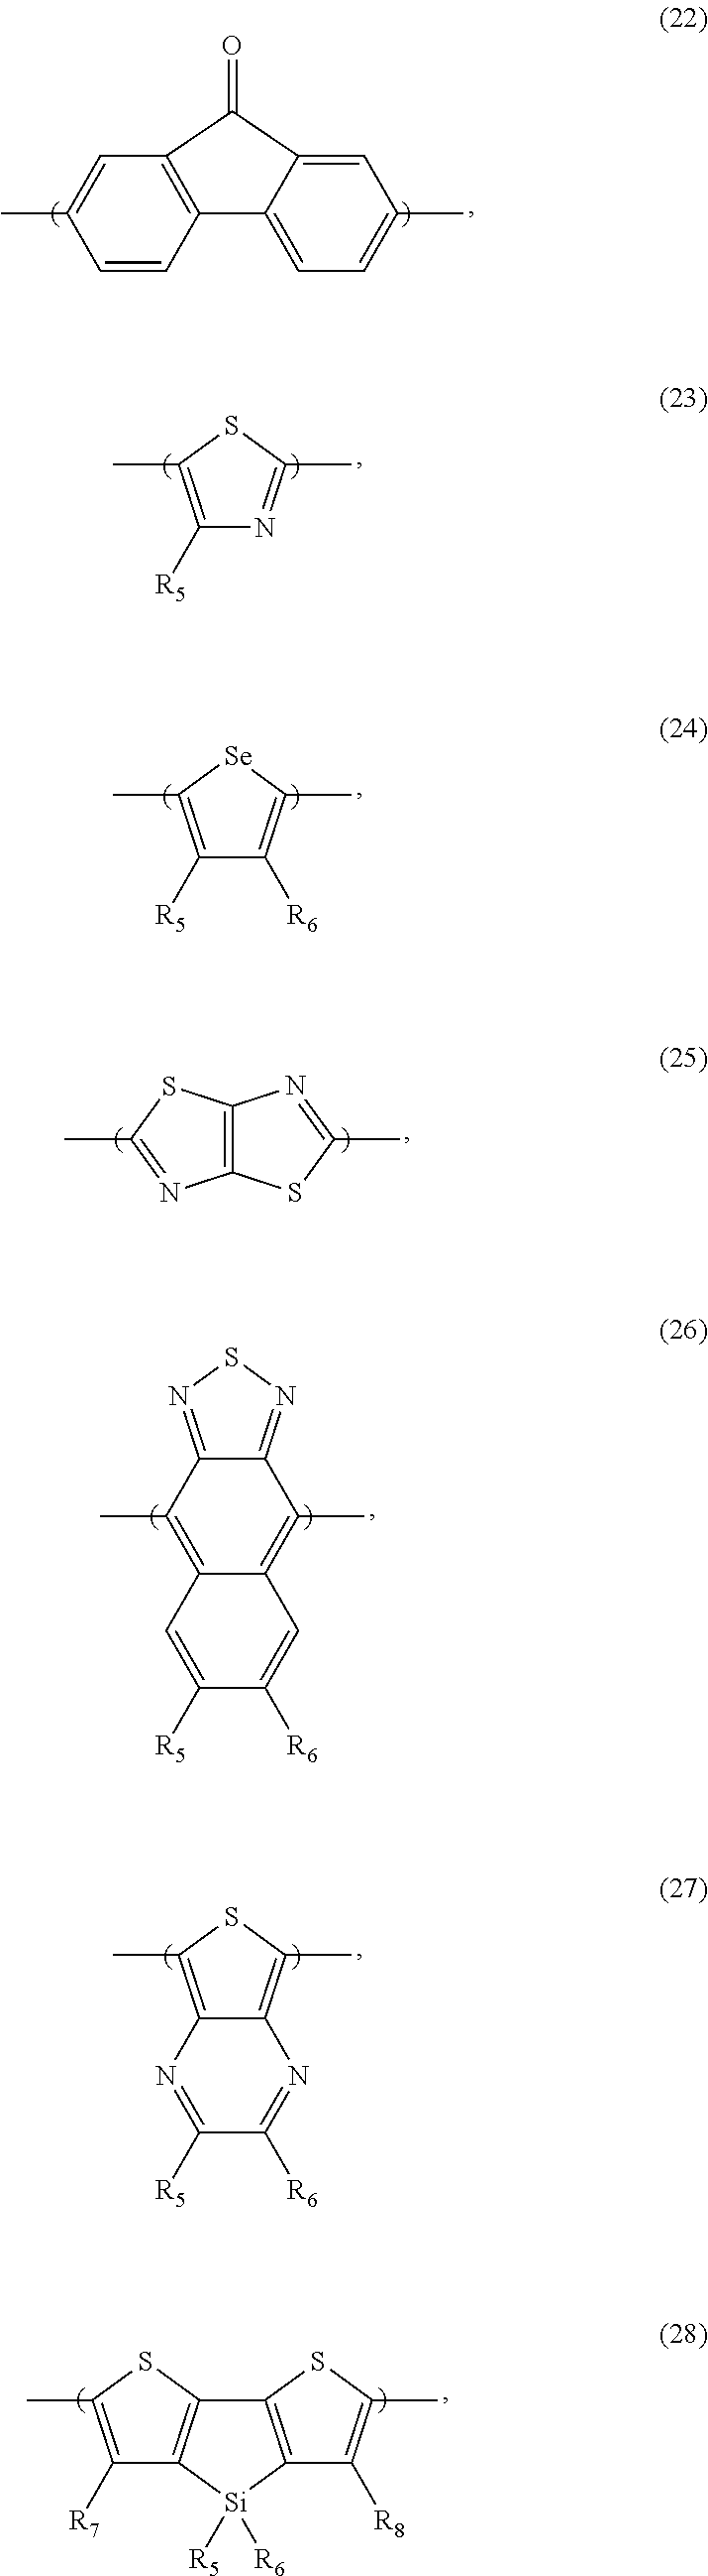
C12=NSN=C1C(C)=C1C(=C2C)C=C([R5])C([R6])=C1.C1([R7])=C(C)SC2=C1[Si]([R5])([R6])C1=C2SC(C)=C1[R8].C1=C(C)C=CC2=C1C(=O)C1=CC(C)=CC=C21.C1([R5])=C(C)SC(C)=N1.C1([R5])=C(C)[Se]C(C)=C1[R6].C12=C(SC(C)=N1)N=C(C)S2.C12=C(C)SC(C)=C1N=C([R6])C([R5])=N2
